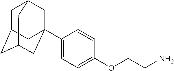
C1C2CC3CC(C4=CC=C(OCCN)C=C4)(CC1C3)C2
